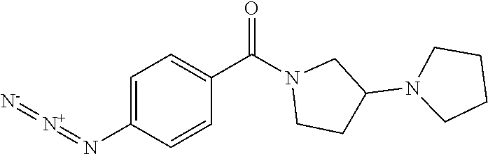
C1=C(N=[N+]=[N-])C=CC(C(N2CCC(N3CCCC3)C2)=O)=C1
